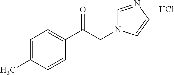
C1=C(C)C=CC(C(CN2C=NC=C2)=O)=C1.Cl
